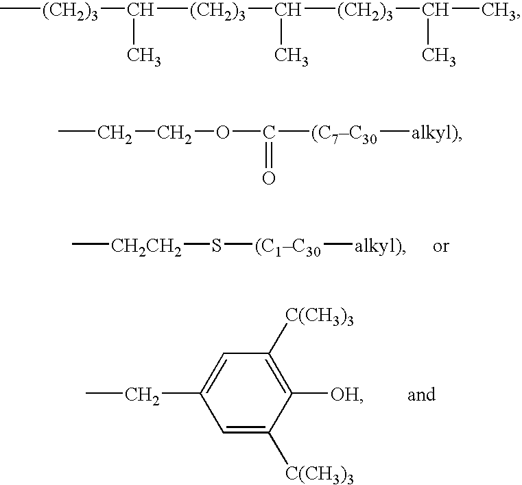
C[CH2CH2]S[(C1C30][alkyl)].C1=C([C(CH3)3])C([OH])=C([C(CH3)3])C=C1CC.C[(CH2)3]C(C)[(CH2)3]C([(CH2)3]C(C)C)C.CCCOC([(C7C30][alkyl)])=O
